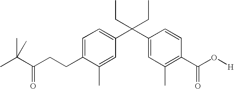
C(C(CCC1=CC=C(C(C2=CC(C)=C(C(O[H])=O)C=C2)(CC)CC)C=C1C)=O)(C)(C)C
